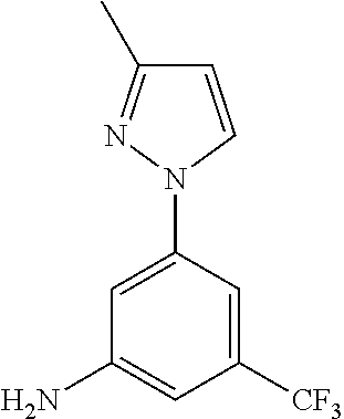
C1([CF3])=CC(N2C=CC(C)=N2)=CC(N)=C1
